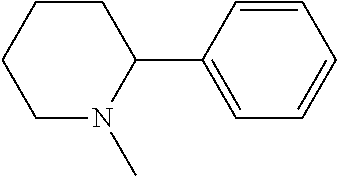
C1N(C)C(C2=CC=CC=C2)CCC1
